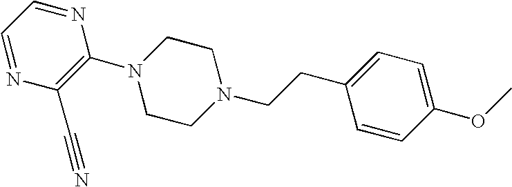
C1=NC(C#N)=C(N2CCN(CCC3=CC=C(OC)C=C3)CC2)N=C1
